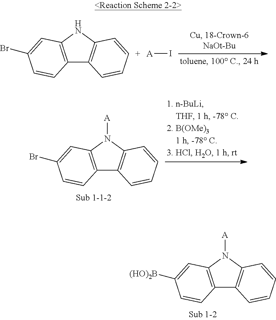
C12=C(NC3=C1C=CC=C3)C=C(Br)C=C2.[A]I.C12=C(N([A])C3=C1C=CC=C3)C=C(Br)C=C2.C12=C(N([A])C3=C1C=CC=C3)C=C([(HO)2B])C=C2
